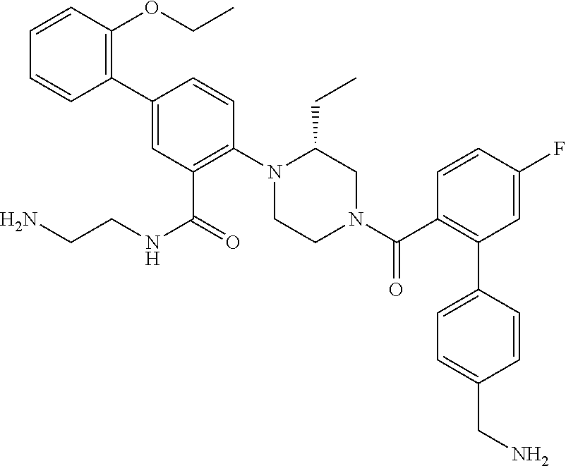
C1(C2=CC(C(=O)NCCN)=C(N3CCN(C(C4=C(C5=CC=C(CN)C=C5)C=C(F)C=C4)=O)CC3CC)C=C2)=C(OCC)C=CC=C1
